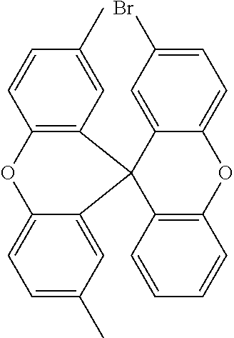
C1=CC2=C(C=C1C)C1(C3=CC(C)=CC=C3O2)C2=CC(Br)=CC=C2OC2=C1C=CC=C2
